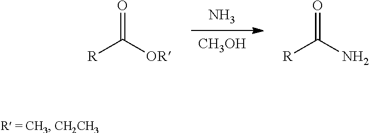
N.[CH3OH].O=C([OR])[R].O=C(N)[R]
